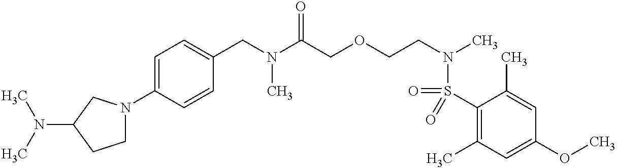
C1=C(N2CCC(N(C)C)C2)C=CC(CN(C(COCCN(C)S(=O)(C2=C(C)C=C(OC)C=C2C)=O)=O)C)=C1
